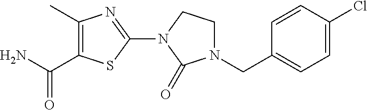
C1(CN2CCN(C3=NC(C)=C(C(N)=O)S3)C2=O)=CC=C(Cl)C=C1
